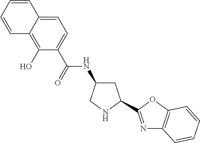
C1=C2C(=C(O)C(C(=O)NC3CC(C4=NC5=C(O4)C=CC=C5)NC3)=C1)C=CC=C2
